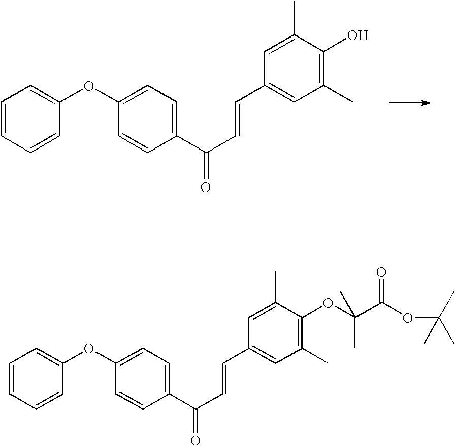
C1=CC=CC(OC2=CC=C(C(C=CC3=CC(C)=C(O)C(C)=C3)=O)C=C2)=C1.C1=CC=CC(OC2=CC=C(C(C=CC3=CC(C)=C(OC(C(=O)OC(C)(C)C)(C)C)C(C)=C3)=O)C=C2)=C1
